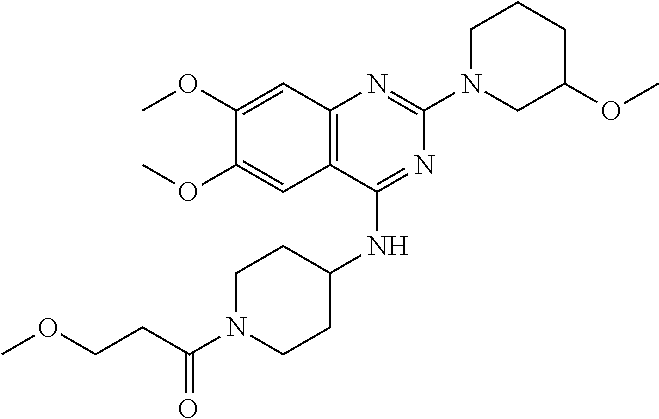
C12=C(C(NC3CCN(C(CCOC)=O)CC3)=NC(N3CC(OC)CCC3)=N1)C=C(OC)C(OC)=C2
